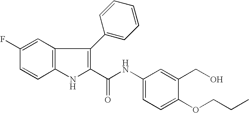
C1(C(NC2=CC=C(OCCC)C(CO)=C2)=O)=C(C2=CC=CC=C2)C2=C(N1)C=CC(F)=C2
